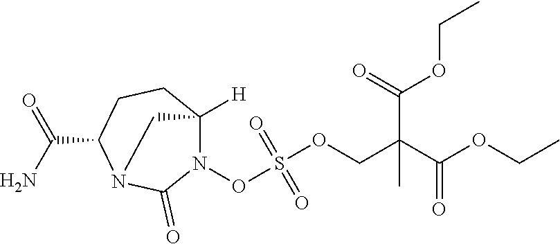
N1(OS(OCC(C(OCC)=O)(C)C(=O)OCC)(=O)=O)C2([H])CCC(C(N)=O)N(C1=O)C2
